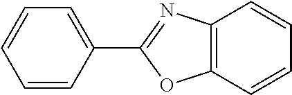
C12=C(C=CC=C1)OC(C1=CC=CC=C1)=N2
